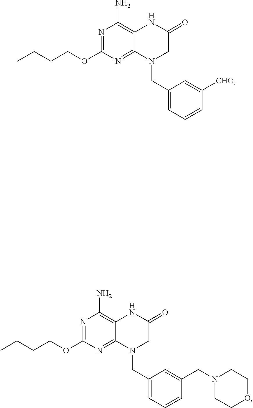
N1=C(OCCCC)N=C2C(=C1N)NC(=O)CN2CC1=CC=CC([CHO])=C1.N1=C(OCCCC)N=C2C(=C1N)NC(=O)CN2CC1=CC=CC(CN2CCOCC2)=C1
